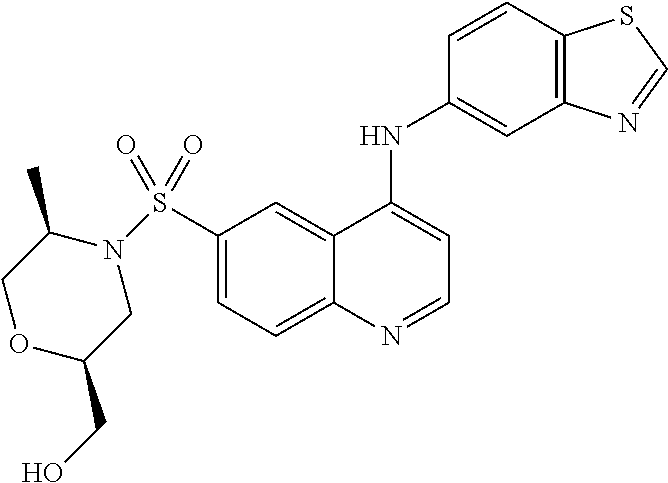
C1(S(=O)(=O)N2CC(CO)OCC2C)=CC=C2C(=C1)C(NC1=CC3=C(C=C1)SC=N3)=CC=N2
